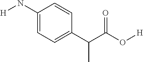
C1(N[H])=CC=C(C(C(O[H])=O)C)C=C1
